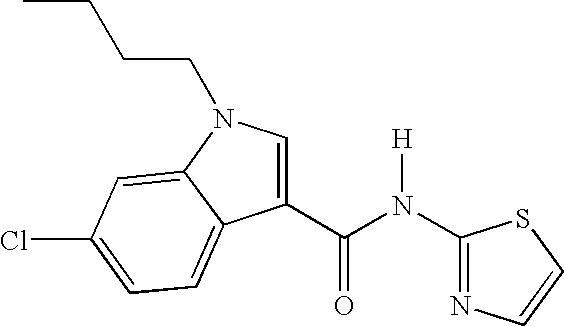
N1=C(N(C(C2=CN(CCCC)C3=CC(Cl)=CC=C23)=O)[H])SC=C1
